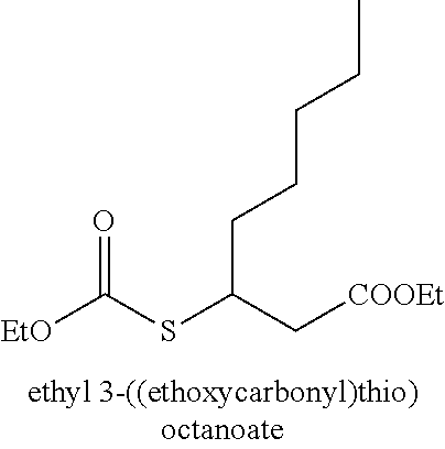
[EtO]C(SC(C[COOEt])CCCCC)=O
